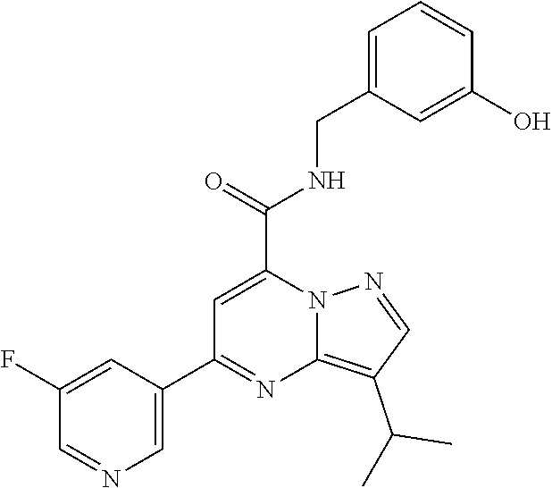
C1(C2=NC3=C(C(C)C)C=NN3C(C(NCC3=CC=CC(O)=C3)=O)=C2)=CN=CC(F)=C1
